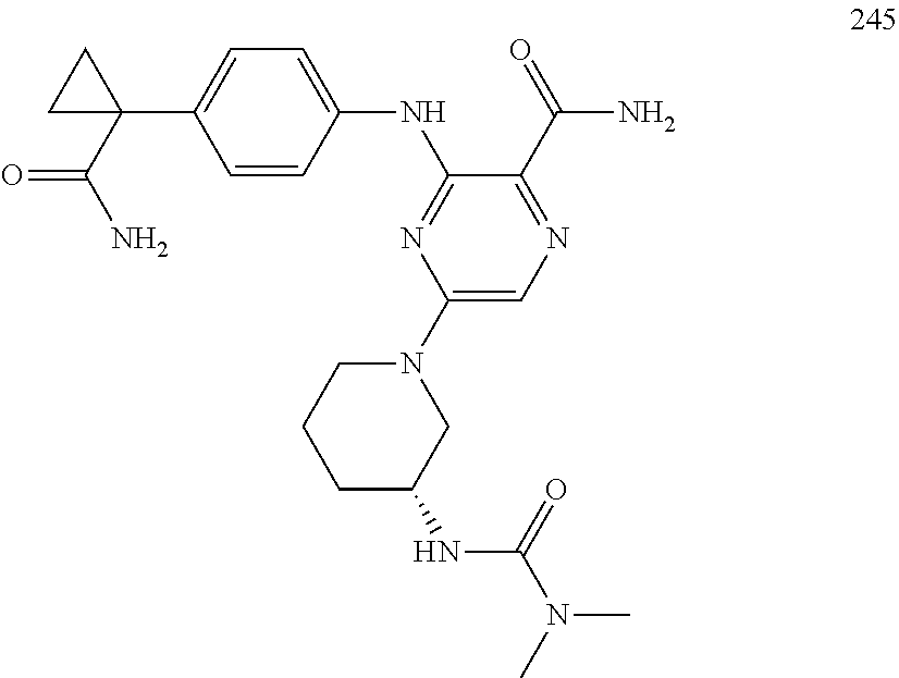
C1=C(C2(C(N)=O)CC2)C=CC(NC2=NC(N3CCCC(NC(N(C)C)=O)C3)=CN=C2C(=O)N)=C1
